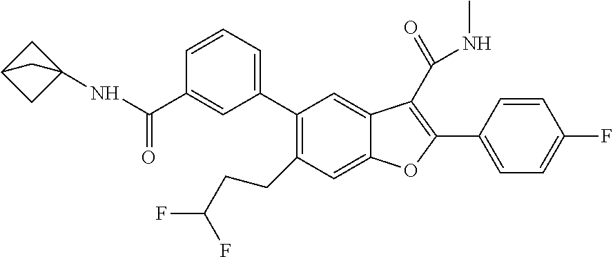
C1(CCC(F)F)=C(C2=CC=CC(C(NC34CC(C3)C4)=O)=C2)C=C2C(=C1)OC(C1=CC=C(F)C=C1)=C2C(=O)NC
